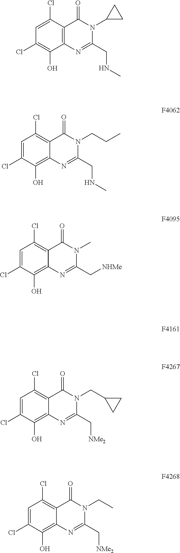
C1=C(Cl)C2=C(C(O)=C1Cl)N=C(CNC)N(C1CC1)C2=O.C1=C(Cl)C(O)=C2C(=C1Cl)C(=O)N(CCC)C(CNC)=N2.C1=C(Cl)C(O)=C2C(=C1Cl)C(=O)N(C)C(C[NHMe])=N2.C1=C(Cl)C(O)=C2C(=C1Cl)C(=O)N(CC1CC1)C(C[NMe2])=N2.C1=C(Cl)C(O)=C2C(=C1Cl)C(=O)N(CC)C(C[NMe2])=N2
